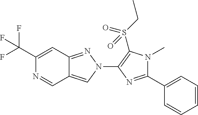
C1(C(F)(F)F)=CC2=NN(C3=C(S(CC)(=O)=O)N(C)C(C4=CC=CC=C4)=N3)C=C2C=N1
